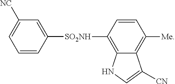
C1=CC([SO2NH]C2=C3C(=C([Me])C=C2)C([CN])=CN3)=CC([NC])=C1
